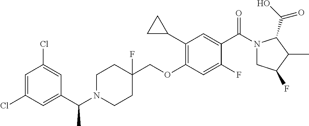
C1=C(Cl)C=C(C(N2CCC(COC3=C(C4CC4)C=C(C(=O)N4CC(F)C(C)C4C(=O)O)C(F)=C3)(F)CC2)C)C=C1Cl
